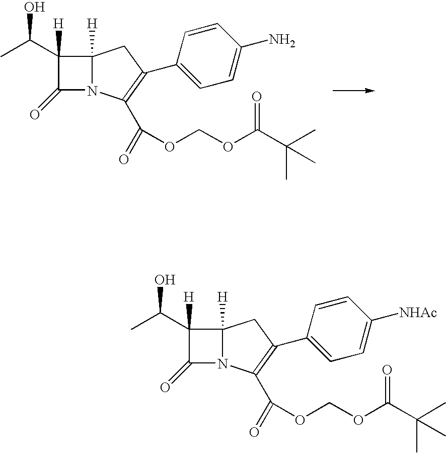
C1(=O)N2C([H])(CC(C3=CC=C(N)C=C3)=C2C(=O)OCOC(C(C)(C)C)=O)C1([H])C(O)C.C1(=O)N2C([H])(CC(C3=CC=C([NHAc])C=C3)=C2C(=O)OCOC(C(C)(C)C)=O)C1([H])C(O)C
